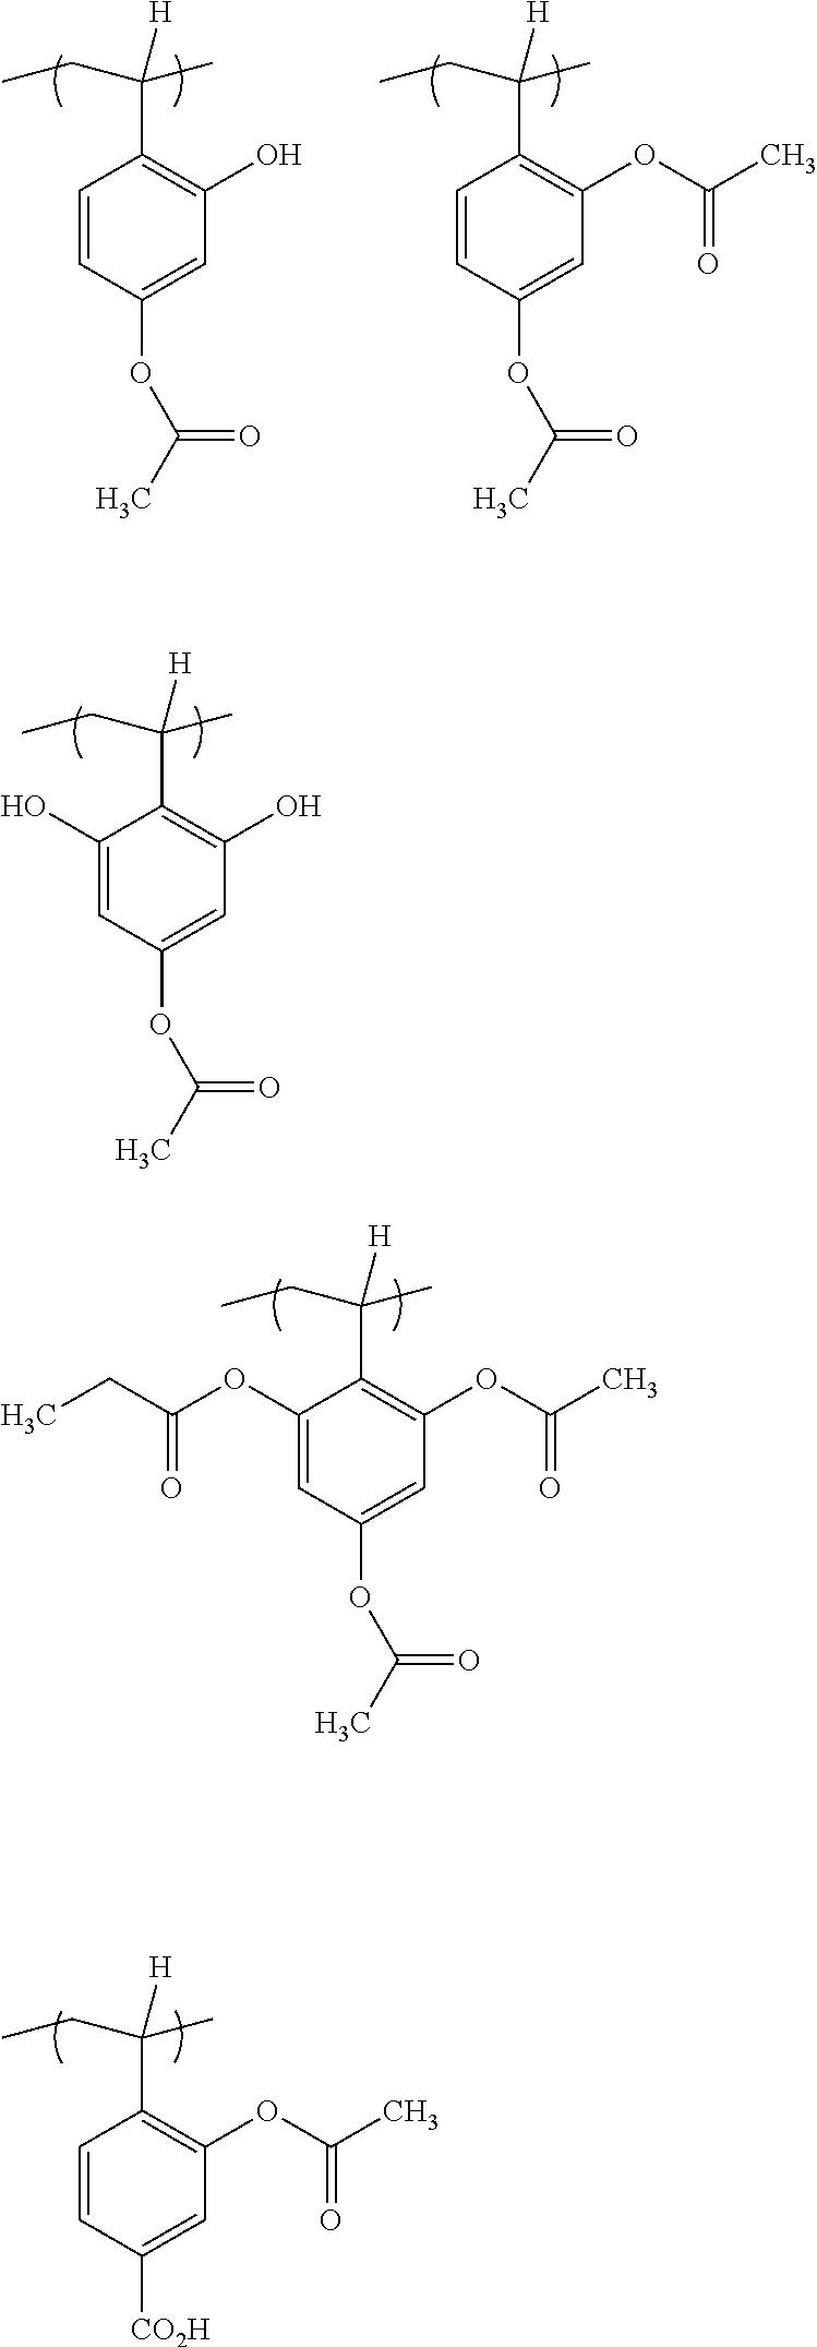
C1(O)=CC(OC(C)=O)=CC(O)=C1C(C)([H])CC.C1(OC(CC)=O)=CC(OC(C)=O)=CC(OC(=O)C)=C1C(C)([H])CC.C1=CC([CO2H])=CC(OC(=O)C)=C1C(C)([H])CC.C1=CC(OC(C)=O)=CC(O)=C1C(C)([H])CC.C1=CC(OC(C)=O)=CC(OC(=O)C)=C1C(C)([H])CC
